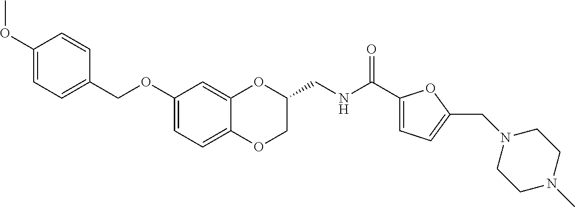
C1(OCC2=CC=C(OC)C=C2)=CC=C2C(=C1)OC(CNC(C1=CC=C(CN3CCN(C)CC3)O1)=O)CO2
